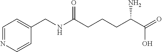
C(C(=O)O)(CCCC(NCC1=CC=NC=C1)=O)N
